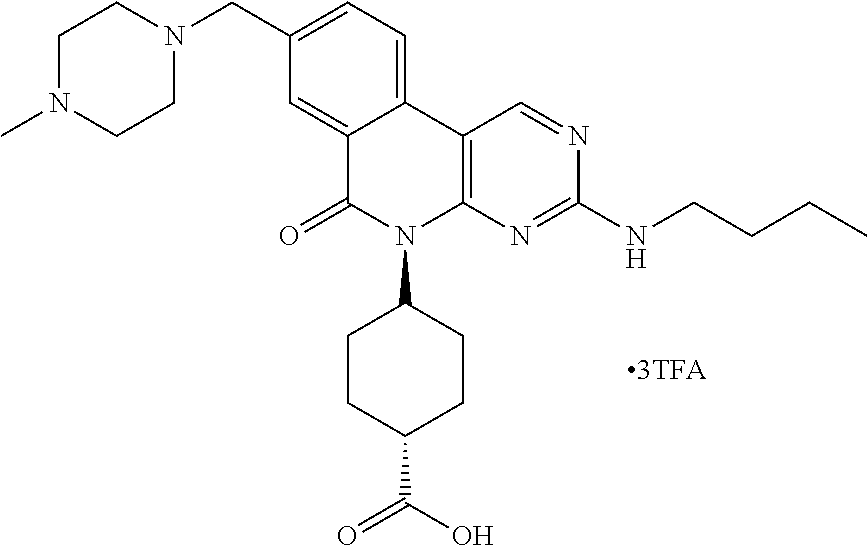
C12=CC(CN3CCN(C)CC3)=CC=C1C1=C(N(C3CCC(C(O)=O)CC3)C2=O)N=C(NCCCC)N=C1
